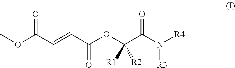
COC(C=CC(OC(C(N([R4])[R3])=O)([R1])[R2])=O)=O
